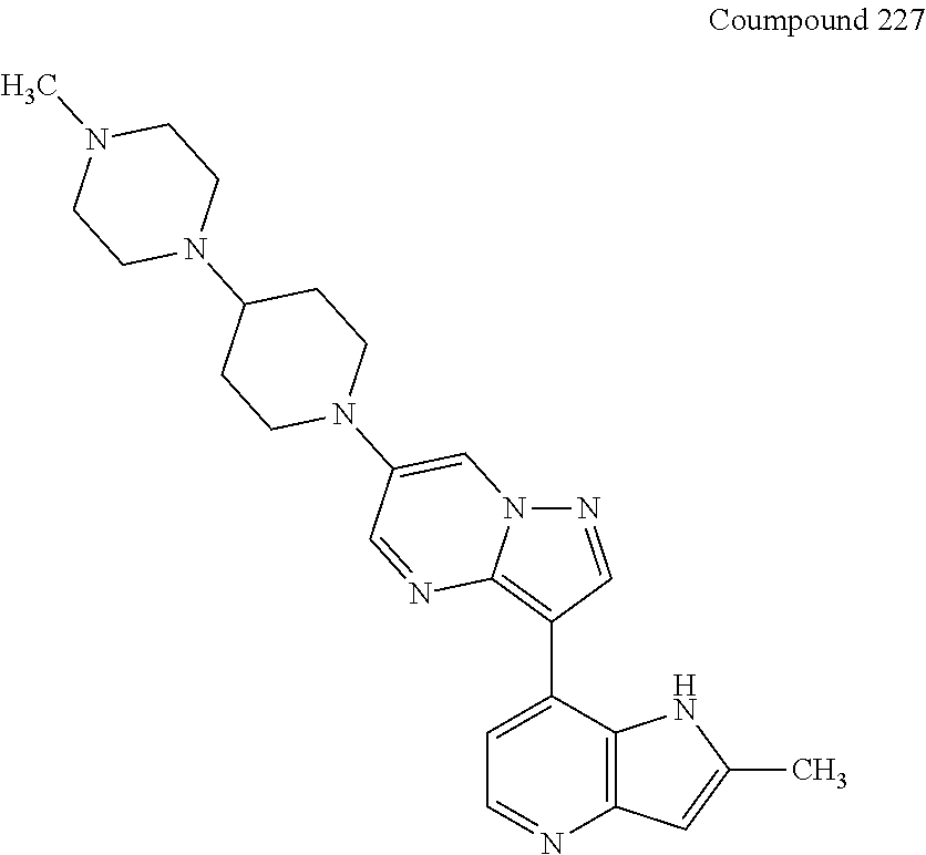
C12=C(C(C3=C4N(N=C3)C=C(N3CCC(N5CCN(C)CC5)CC3)C=N4)=CC=N1)NC(C)=C2
